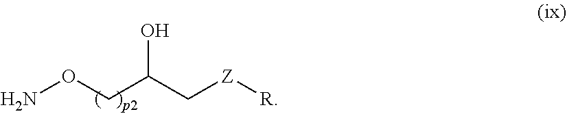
C(ON)C(C[Z][R])O
